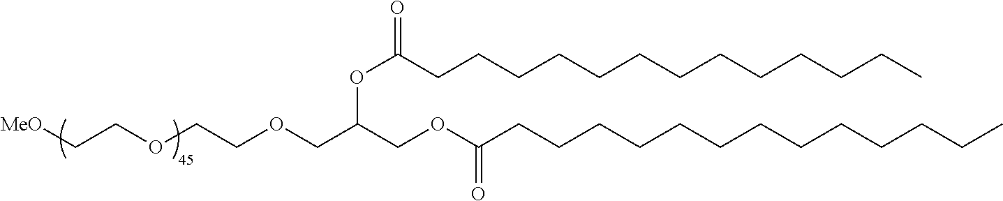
C(COCCOCC(COC(CCCCCCCCCCCCC)=O)OC(=O)CCCCCCCCCCCCC)[MeO]
